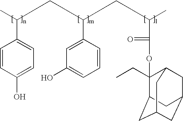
C1=CC(O)=CC=C1C(C)CC(C1=CC(O)=CC=C1)CC(C)C(=O)OC1(CC)C2CC3CC(CC1C3)C2
